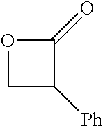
C1([Ph])C(=O)OC1
